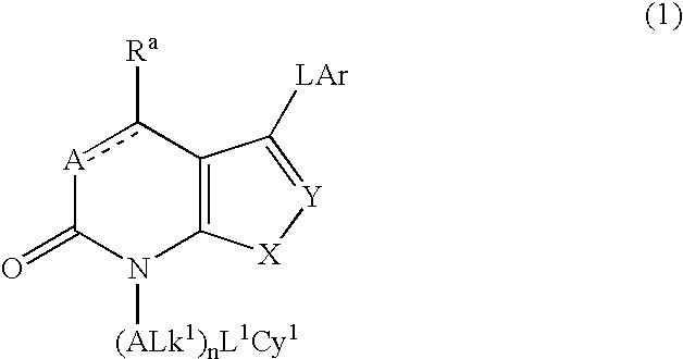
[A]1c([Ra])C2=C(N([(ALk1)nL1Cy1])C1=O)[X][Y]=C2[LAr]
